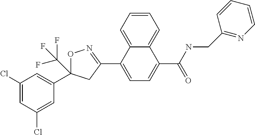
C1(Cl)=CC(Cl)=CC(C2(C(F)(F)F)ON=C(C3=CC=C(C(NCC4=NC=CC=C4)=O)C4=CC=CC=C43)C2)=C1
